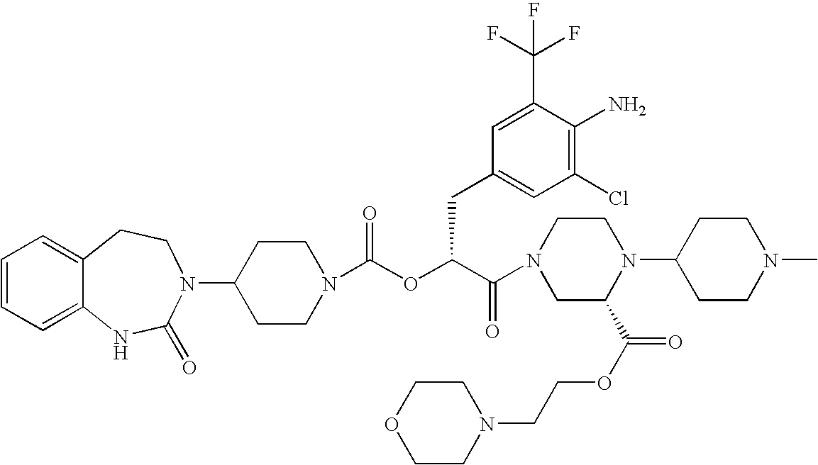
C1(N2C(=O)NC3=CC=CC=C3CC2)CCN(C(OC(C(=O)N2CC(C(OCCN3CCOCC3)=O)N(C3CCN(C)CC3)CC2)CC2=CC(Cl)=C(N)C(C(F)(F)F)=C2)=O)CC1
